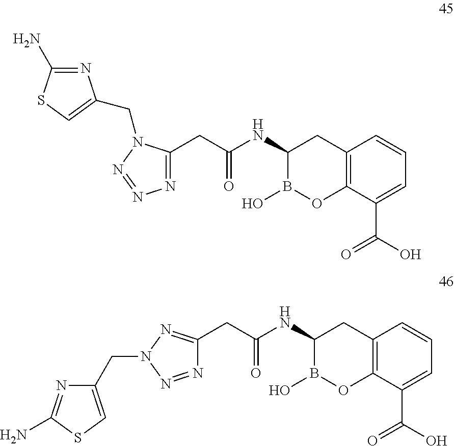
C1(NC(CC2=NN=NN2CC2=CSC(N)=N2)=O)B(O)OC2=C(C1)C=CC=C2C(O)=O.C1(NC(CC2=NN(CC3=CSC(N)=N3)N=N2)=O)B(O)OC2=C(C1)C=CC=C2C(O)=O
